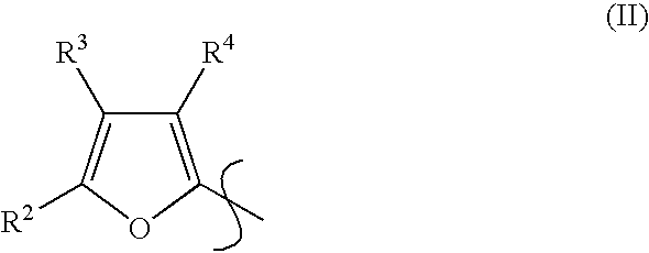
C1([R4])=C(C)OC([R2])=C1[R3]
